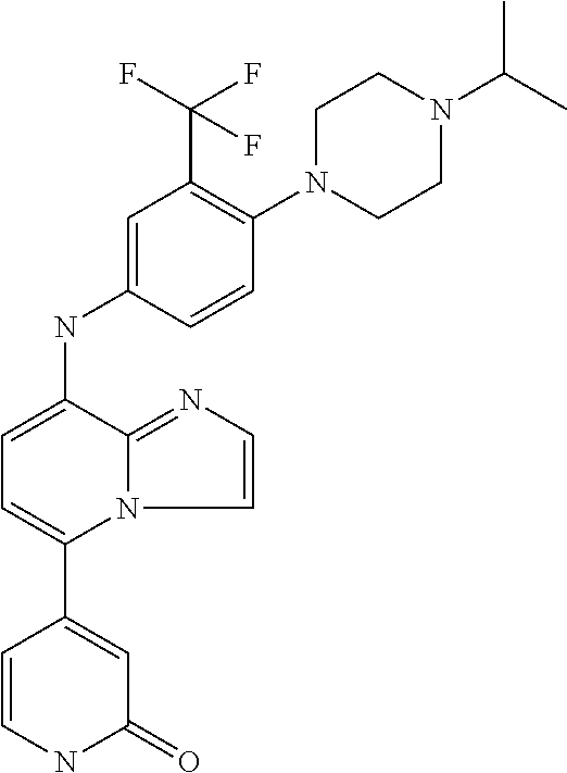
N(C1=CC=C(C2=CC(=O)NC=C2)N2C1=NC=C2)C1=CC(C(F)(F)F)=C(N2CCN(C(C)C)CC2)C=C1
